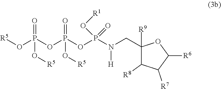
P(OP(OP(N(CC1([R9])C([R8])C([R7])C([R6])O1)[H])(=O)O[R1])(=O)O[R5])(=O)(O[R5])O[R5]
